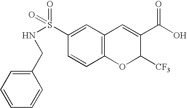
C12=C(C=C(S(NCC3=CC=CC=C3)(=O)=O)C=C1)C=C(C(O)=O)C([CF3])O2
